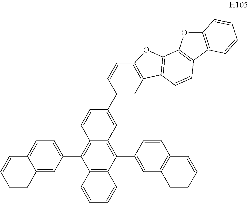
C12=CC=C(C3=C4C(=C(C5=CC6=C(C=C5)C=CC=C6)C5=C3C=CC=C5)C=C(C3=CC5=C(C=C3)OC3=C5C=CC5=C3OC3=C5C=CC=C3)C=C4)C=C1C=CC=C2
